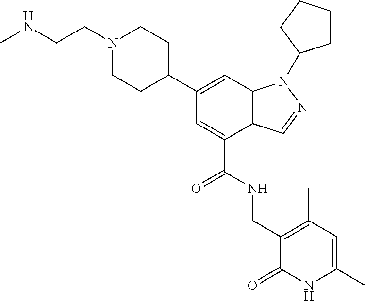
C12=C(C=C(C3CCN(CCNC)CC3)C=C1C(NCC1=C(C)C=C(C)NC1=O)=O)N(C1CCCC1)N=C2
